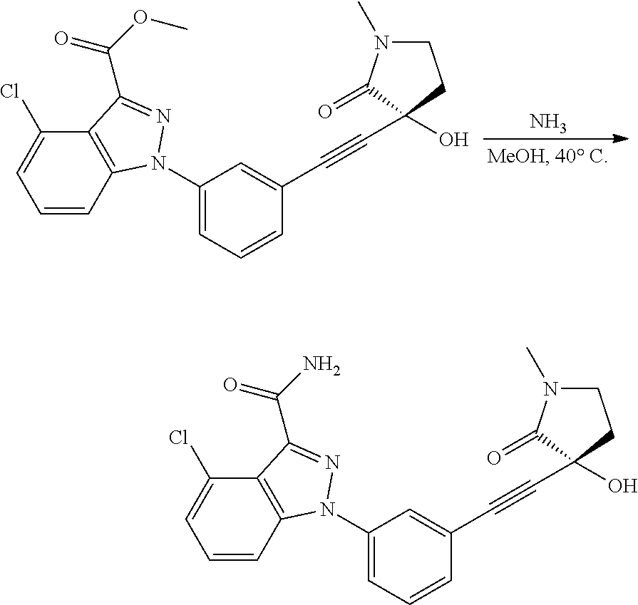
N.C(OC)(=O)C1=NN(C2=CC=CC(C#CC3(O)C(=O)N(C)CC3)=C2)C2=C1C(Cl)=CC=C2.C(N)(=O)C1=NN(C2=CC=CC(C#CC3(O)C(=O)N(C)CC3)=C2)C2=C1C(Cl)=CC=C2
